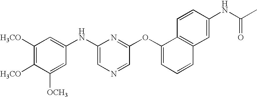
C1([H3CO])=C([H3CO])C([OCH3])=CC(NC2=CN=CC(OC3=CC=CC4=C3C=CC(NC(C)=O)=C4)=N2)=C1
